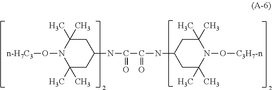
C1(C)(C)CC(NC(=O)C(NC2CC(C)(C)N(O[n-H7C3])C(C)(C)C2)=O)CC(C)(C)N1O[C3H7-n]
